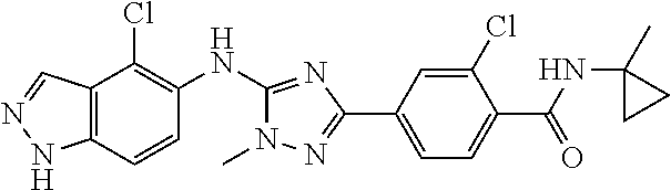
C12=C(C=CC(NC3=NC(C4=CC=C(C(=O)NC5(C)CC5)C(Cl)=C4)=NN3C)=C1Cl)NN=C2
